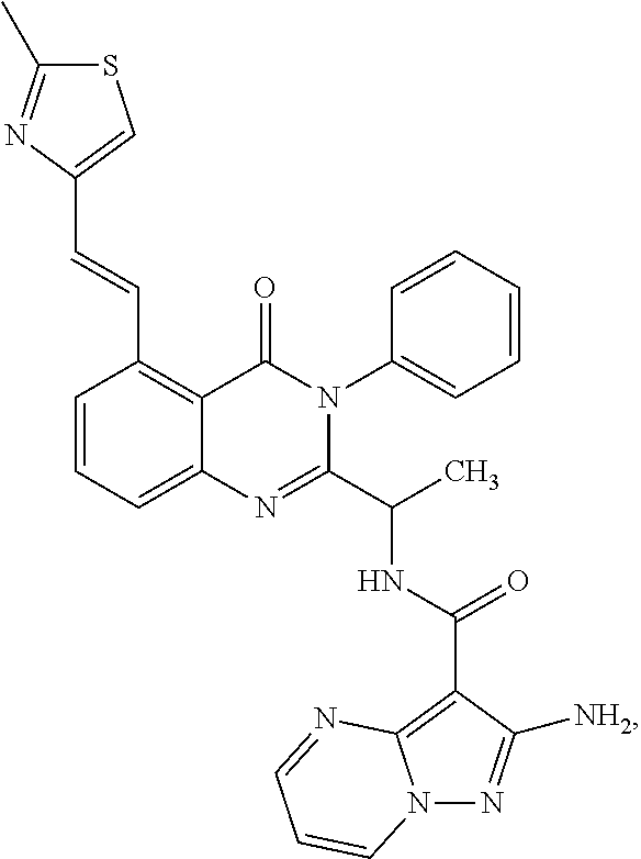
C1=CC=C2C(=C1C=CC1=CSC(C)=N1)C(=O)N(C1=CC=CC=C1)C(C(C)NC(=O)C1=C3N(N=C1[NH2])C=CC=N3)=N2
